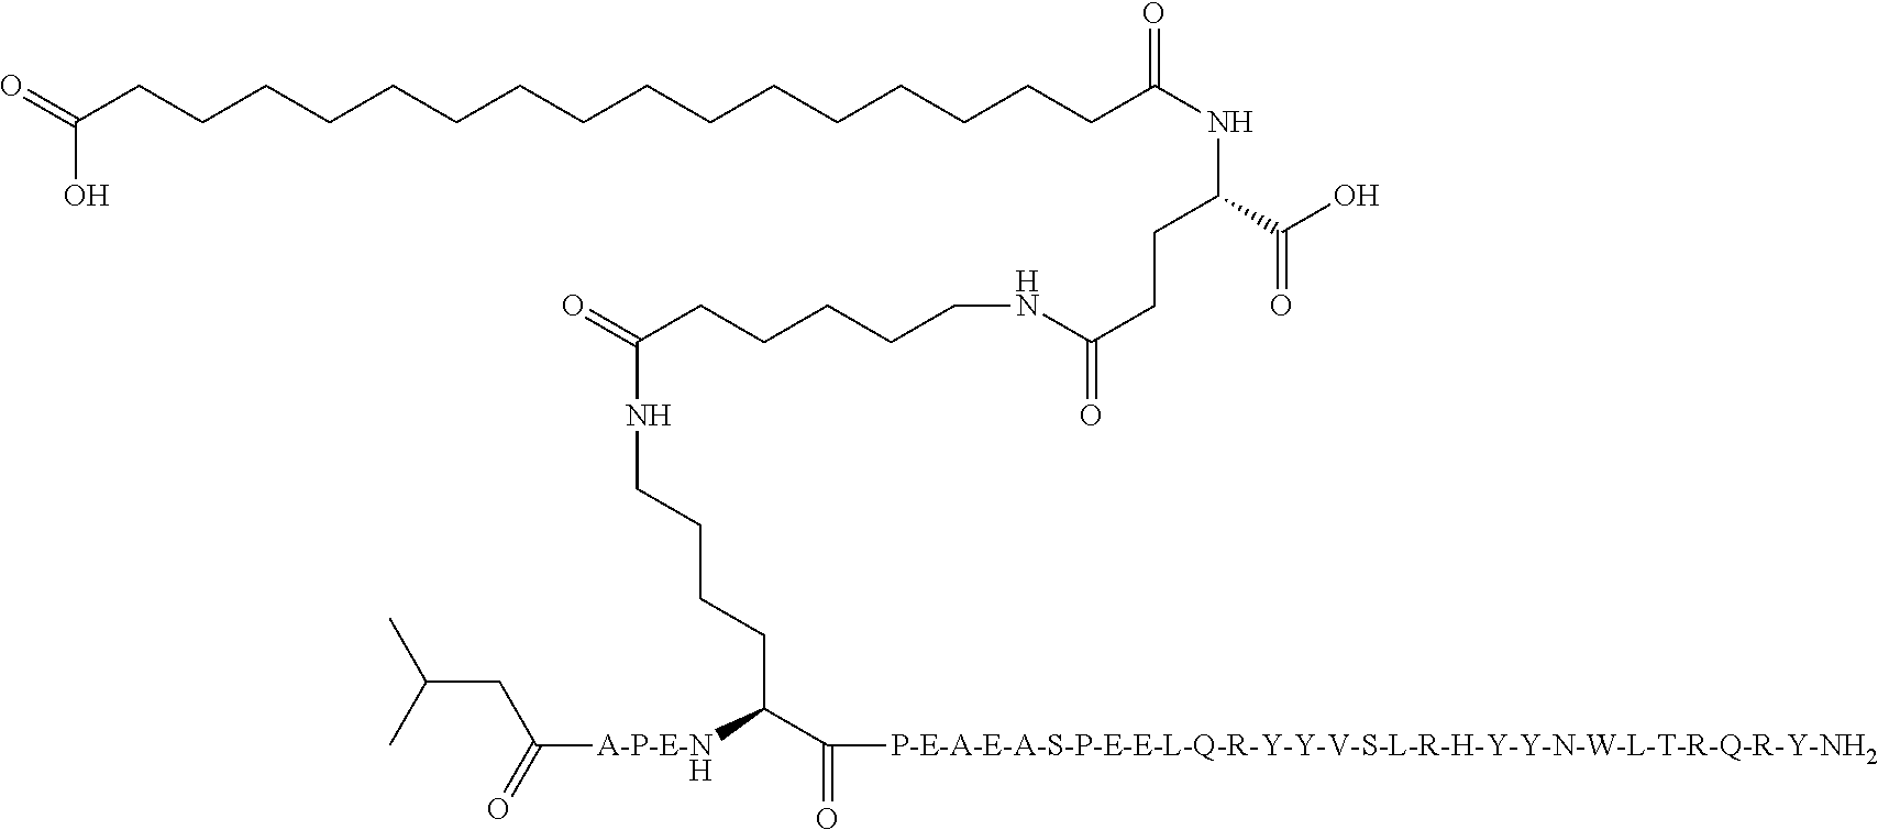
O=C(CCCCCCCCCCCCCCCCC(NC(C(O)=O)CCC(=O)NCCCCCC(=O)NCCCCC(C(=O)[P-E-A-E-A-S-P-E-E-L-Q-R-Y-Y-V-S-L-R-H-Y-Y-N-W-L-T-R-Q-R-Y-NH2])[A-P-E-NH]C(=O)CC(C)C)=O)O
